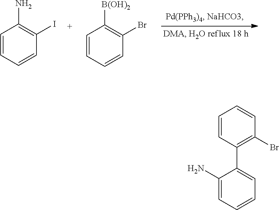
C1=CC=CC(I)=C1N.C1=CC=CC(Br)=C1[B(OH)2].C1=CC(C2=CC=CC=C2N)=C(Br)C=C1
